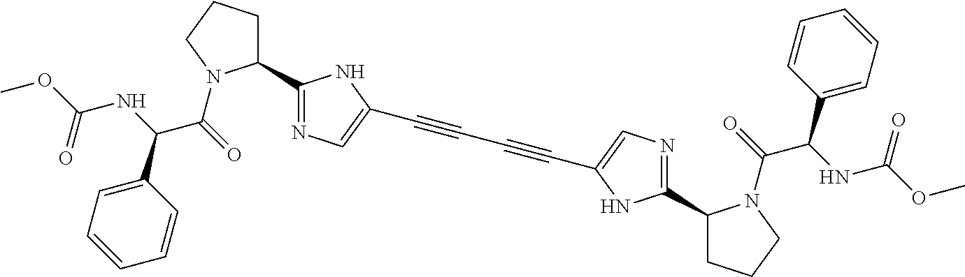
C1N(C(C(NC(=O)OC)C2=CC=CC=C2)=O)C(C2=NC=C(C#CC#CC3=CN=C(C4CCCN4C(C(NC(OC)=O)C4=CC=CC=C4)=O)N3)N2)CC1
